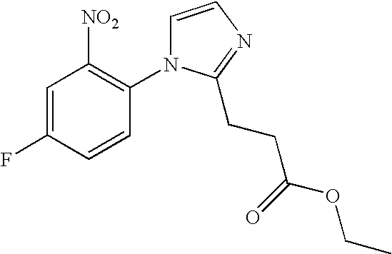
C1=C(F)C=CC(N2C=CN=C2CCC(OCC)=O)=C1[NO2]
